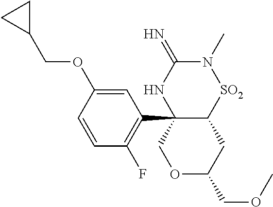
C(C1CC1)OC1=CC(C23C([SO2]N(C)C(=N)N2)CC(COC)OC3)=C(F)C=C1
